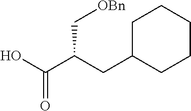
C1(CC(C(O)=O)C[OBn])CCCCC1
